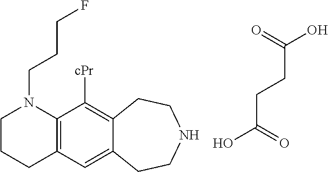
C12=C(C=C3C(=C1[cPr])CCNCC3)CCCN2CCCF.C(C(=O)O)CC(O)=O
